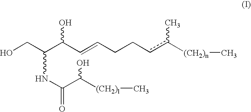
C(NC(C(O)[(CH2)l]C)=O)(C(C=CCCcc([(CH2)n]C)C)O)CO
